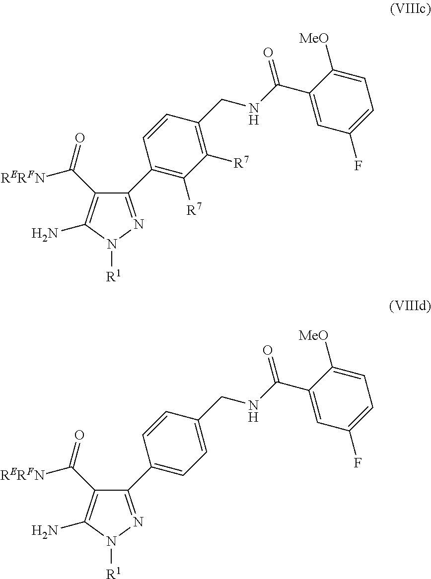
C1(C2=C([R7])C([R7])=C(CNC(=O)C3=CC(F)=CC=C3[MeO])C=C2)=NN([R1])C(N)=C1C(=O)[RERFN].C1(C2=CC=C(CNC(=O)C3=CC(F)=CC=C3[MeO])C=C2)=NN([R1])C(N)=C1C(=O)[RERFN]
